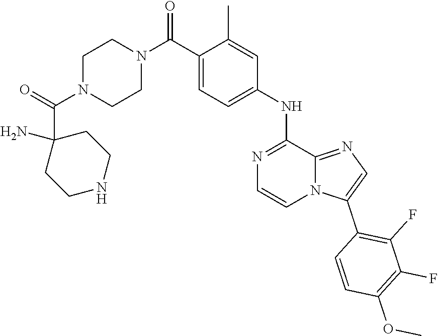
C1(NC2=CC=C(C(N3CCN(C(C4(N)CCNCC4)=O)CC3)=O)C(C)=C2)=NC=CN2C1=NC=C2C1=C(F)C(F)=C(OC)C=C1
